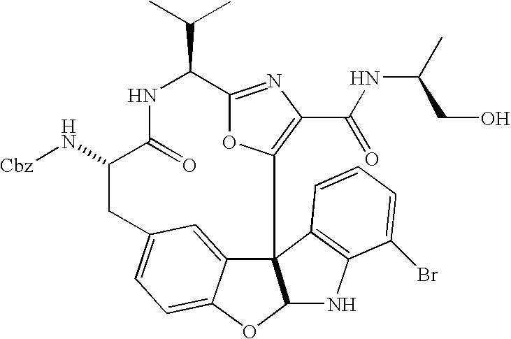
C123C4=CC(=CC=C4OC1NC1=C2C=CC=C1Br)CC(N[Cbz])C(=O)NC(C(C)C)C1=NC(C(NC(C)CO)=O)=C3O1
